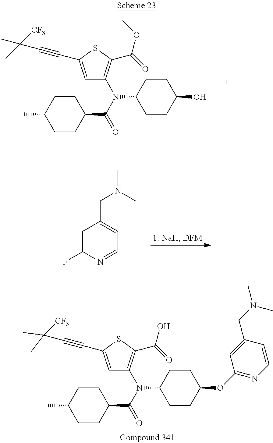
C1C(C)CCC(C(=O)N(C2=C(C(OC)=O)SC(C#CC(C)([CF3])C)=C2)C2CCC(O)CC2)C1.C1=C(F)N=CC=C1CN(C)C.C1C(C)CCC(C(=O)N(C2=C(C(O)=O)SC(C#CC([CF3])(C)C)=C2)C2CCC(OC3=NC=CC(CN(C)C)=C3)CC2)C1
